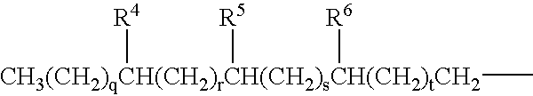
[CH3(CH2)qCH(CH2)rCH(CH2)sCH(CH2)tCH2](C)([R4])([R5])[R6]
